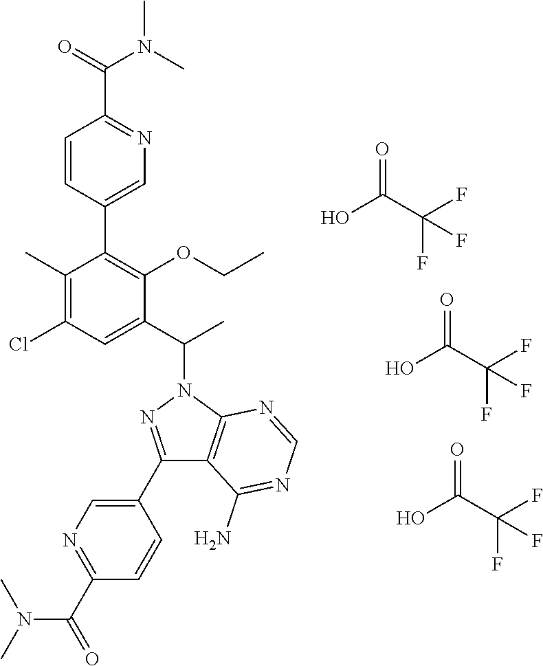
C1=CC(C2=C(OCC)C(C(C)N3N=C(C4=CN=C(C(N(C)C)=O)C=C4)C4=C3N=CN=C4N)=CC(Cl)=C2C)=CN=C1C(=O)N(C)C.OC(C(F)(F)F)=O.OC(C(F)(F)F)=O.OC(C(F)(F)F)=O
